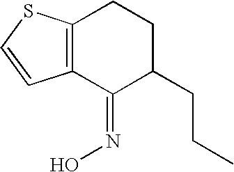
C12=C(C(=NO)C(CCC)CC1)C=CS2
